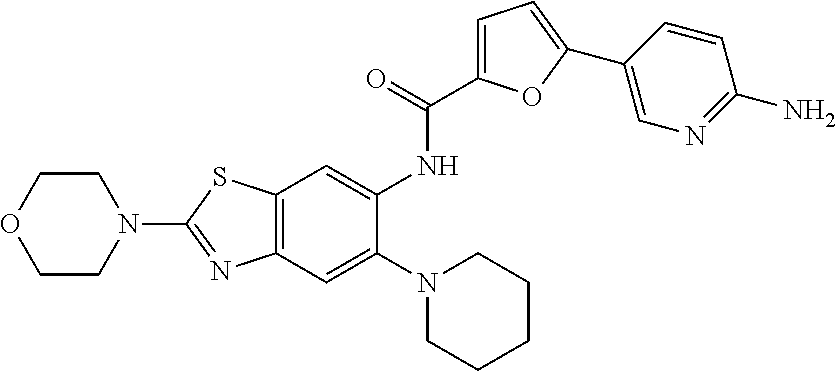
C1OCCN(C2=NC3=C(S2)C=C(NC(=O)C2=CC=C(C4=CN=C(N)C=C4)O2)C(N2CCCCC2)=C3)C1
